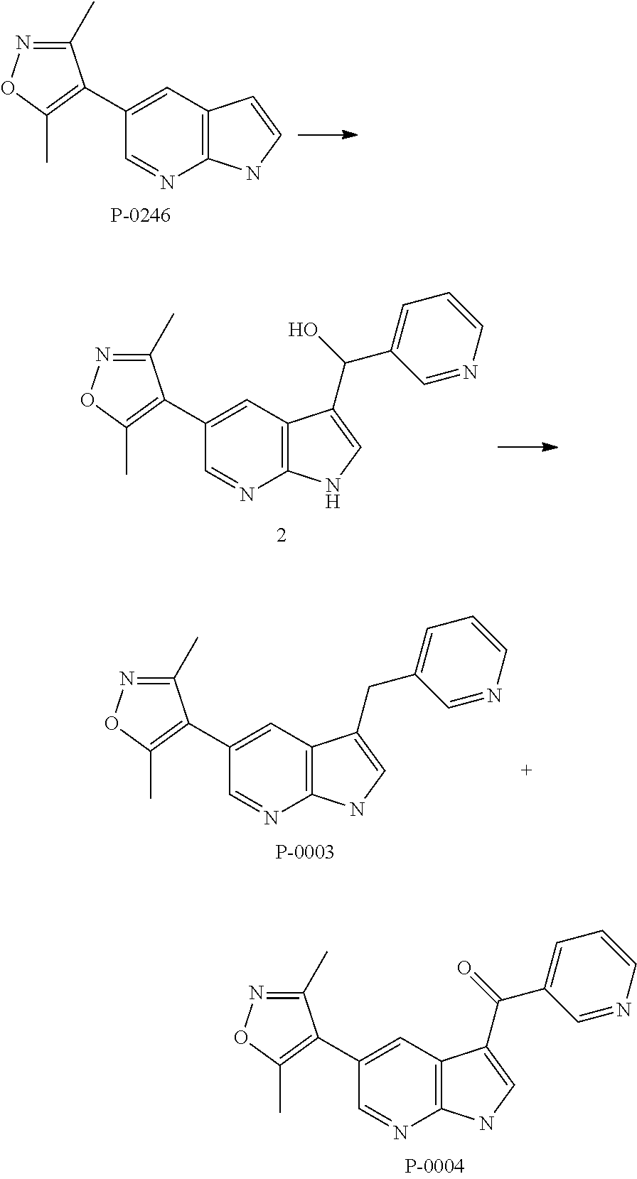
C12=C(C=C(C3=C(C)ON=C3C)C=N1)C=CN2.C12=C(C=C(C3=C(C)ON=C3C)C=N1)C(C(C1=CC=CN=C1)O)=CN2.C12=C(C=C(C3=C(C)ON=C3C)C=N1)C(CC1=CC=CN=C1)=CN2.C12=C(C=C(C3=C(C)ON=C3C)C=N1)C(C(C1=CC=CN=C1)=O)=CN2
